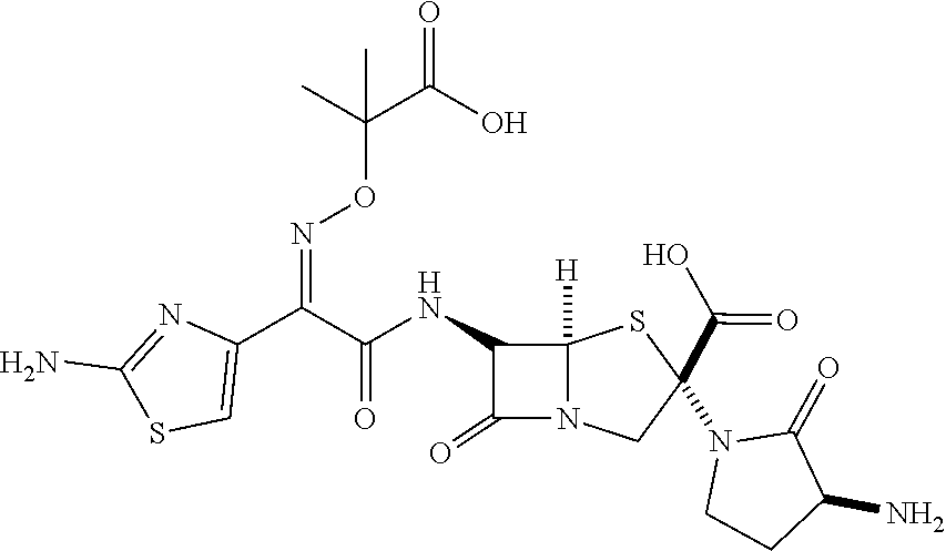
C1(C(C(NC2C(=O)N3C2([H])SC(N2CCC(N)C2=O)(C(=O)O)C3)=O)=NOC(C(=O)O)(C)C)=CSC(N)=N1
